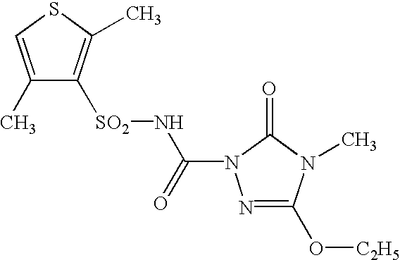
S1C=C(C)C([SO2]NC(=O)N2N=C(O[C2H5])N(C)C2=O)=C1C
